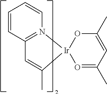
O1=C(C)C=C(C)O[Ir]12N1=C(C=CC=C1)C=C2C
